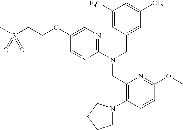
C1(OCCS(C)(=O)=O)=CN=C(N(CC2=CC([CF3])=CC([F3C])=C2)CC2=C(N3CCCC3)C=CC(OC)=N2)N=C1
